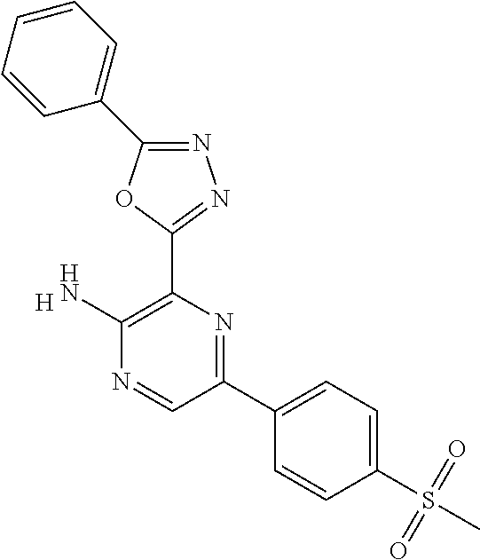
[H].C1(N)=C(C2=NN=C(C3=CC=CC=C3)O2)N=C(C2=CC=C(S(C)(=O)=O)C=C2)C=N1
